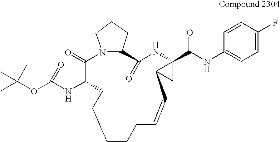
C1CCC=CC2CC2(C(NC2=CC=C(F)C=C2)=O)NC(=O)C2CCCN2C(=O)C(NC(OC(C)(C)C)=O)CC1
